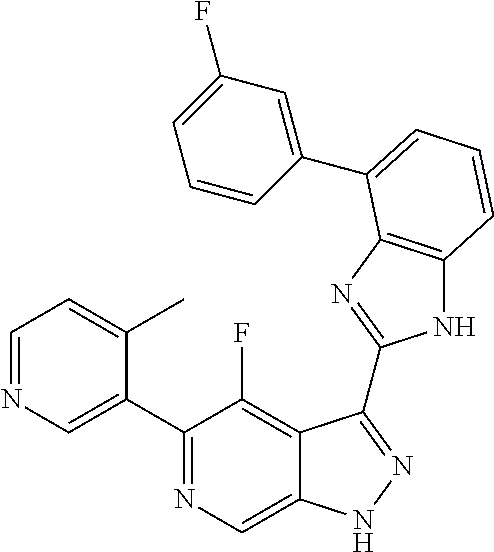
C1=NC=C(C2=NC=C3C(=C2F)C(C2=NC4=C(N2)C=CC=C4C2=CC(F)=CC=C2)=NN3)C(C)=C1
